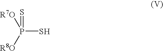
P(S)([R8O])([R7O])=S
